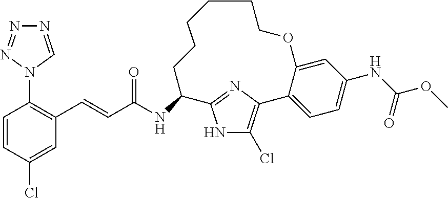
C1=CC(Cl)=CC(C=CC(NC2C3=NC(=C(Cl)N3)C3=CC=C(NC(OC)=O)C=C3OCCCCCC2)=O)=C1N1C=NN=N1
